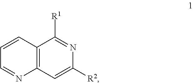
C1=CC2=C(N=C1)C=C([R2])N=C2[R1]
